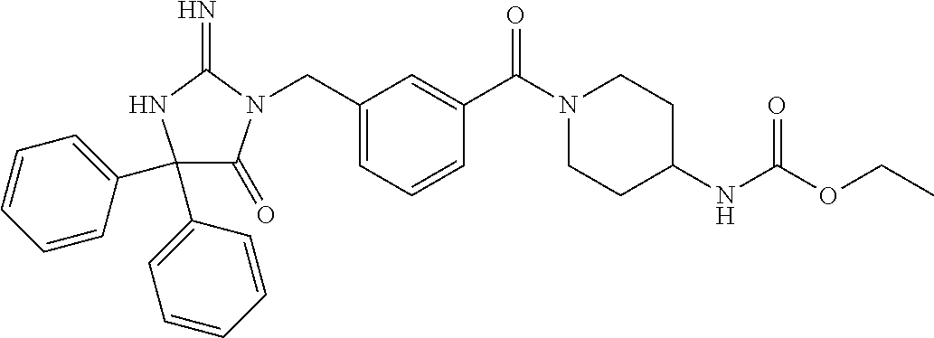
C1(C2=CC=CC=C2)(C2=CC=CC=C2)C(=O)N(CC2=CC=CC(C(N3CCC(NC(OCC)=O)CC3)=O)=C2)C(=N)N1
